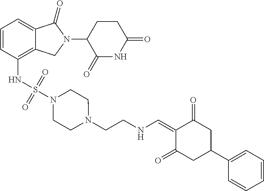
C12=C(NS(N3CCN(CCNC=C4C(=O)CC(C5=CC=CC=C5)CC4=O)CC3)(=O)=O)C=CC=C1C(=O)N(C1C(=O)NC(=O)CC1)C2
